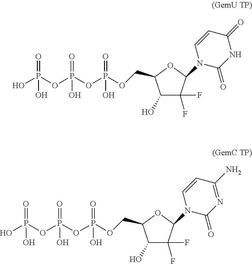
OP(OP(OP(=O)(O)OCC1C(O)C(F)(F)C(N2C(=O)NC(=O)C=C2)O1)(=O)O)(=O)O.OP(OP(OP(=O)(O)OCC1C(O)C(F)(F)C(N2C(=O)N=C(N)C=C2)O1)(=O)O)(=O)O
